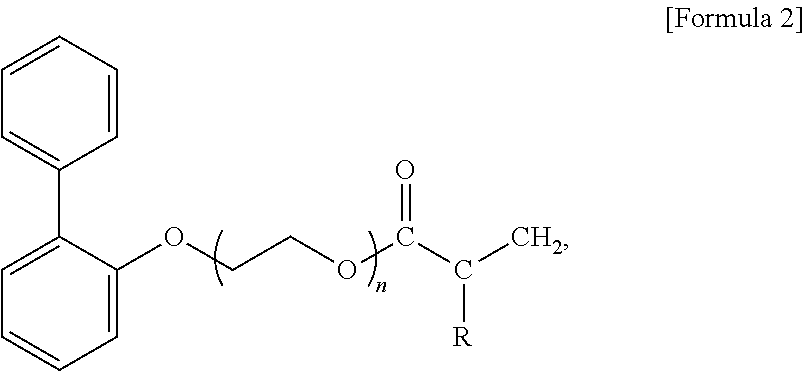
C1(C2=CC=CC=C2OCCOC(C(C)[R])=O)=CC=CC=C1
